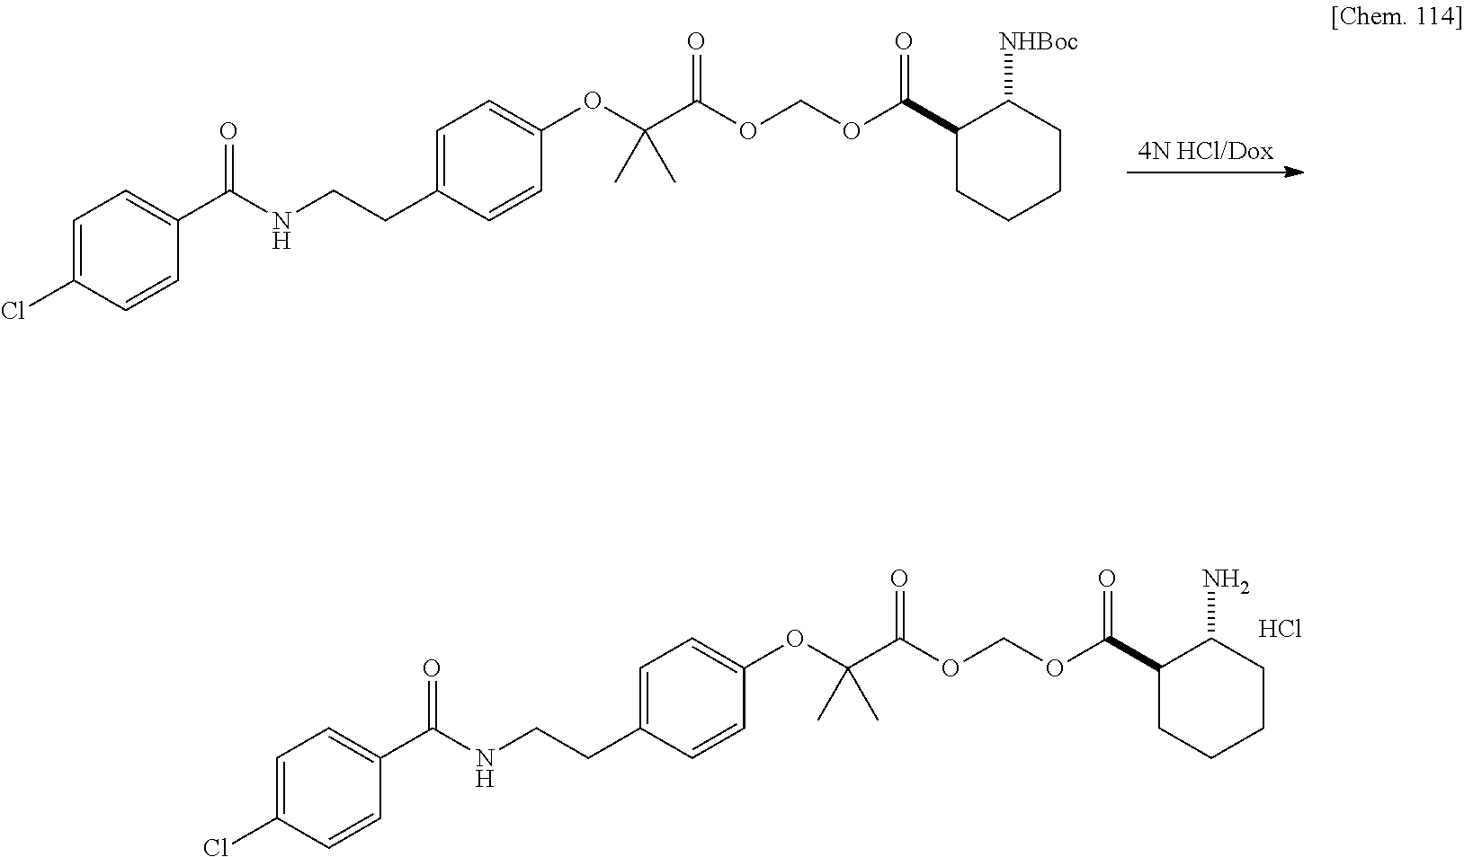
[4N HCl/Dox].C1=C(Cl)C=CC(C(NCCC2=CC=C(OC(C(=O)OCOC(C3CCCCC3[NHBoc])=O)(C)C)C=C2)=O)=C1.C1=C(Cl)C=CC(C(NCCC2=CC=C(OC(C(=O)OCOC(C3CCCCC3N)=O)(C)C)C=C2)=O)=C1.Cl
